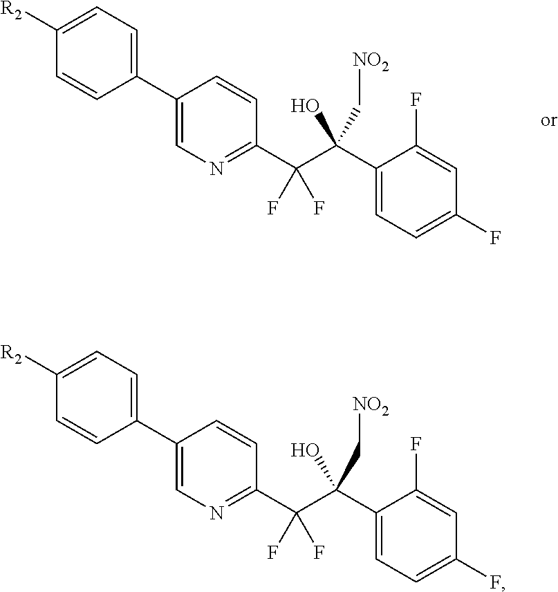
C1(C2=CC=C([R2])C=C2)=CN=C(C(C(C2=CC=C(F)C=C2F)(O)C[NO2])(F)F)C=C1.C1(C2=CC=C([R2])C=C2)=CN=C(C(C(C2=CC=C(F)C=C2F)(O)C[NO2])(F)F)C=C1
